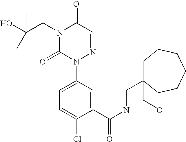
C1(C(NCC2(CO)CCCCCC2)=O)=CC(N2N=CC(=O)N(CC(O)(C)C)C2=O)=CC=C1Cl
